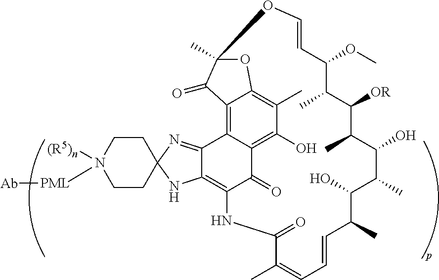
C1([OR])C(C)C(OC)C=COC2(C)OC3=C(C)C(O)=C4C(=O)C(=C5C(=NC6(N5)CCN([(R5)n])([PML][Ab])CC6)C4=C3C2=O)NC(=O)C(C)=CC=CC(C)C(O)C(C)C(O)C1C
